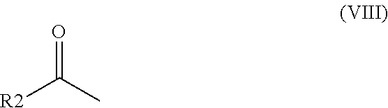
O=C(C)[R2]
